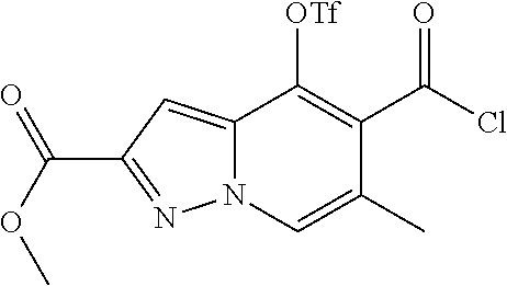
C12=CC(C(OC)=O)=NN1C=C(C)C(C(Cl)=O)=C2[OTf]
